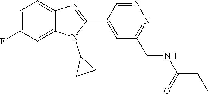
C1=C(F)C=C2C(=C1)N=C(C1=CC(CNC(CC)=O)=NN=C1)N2C1CC1
